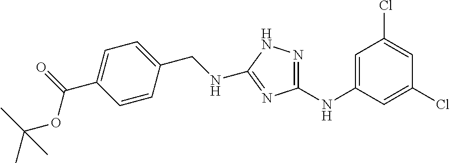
C1=C(NC2=NNC(NCC3=CC=C(C(OC(C)(C)C)=O)C=C3)=N2)C=C(Cl)C=C1Cl
